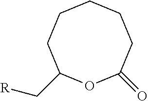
C1C(C[R])OC(=O)CCCC1
